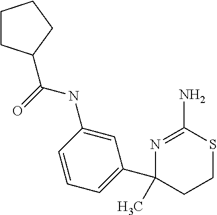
C1SC(N)=NC(C2=CC=CC(NC(=O)C3CCCC3)=C2)(C)C1
